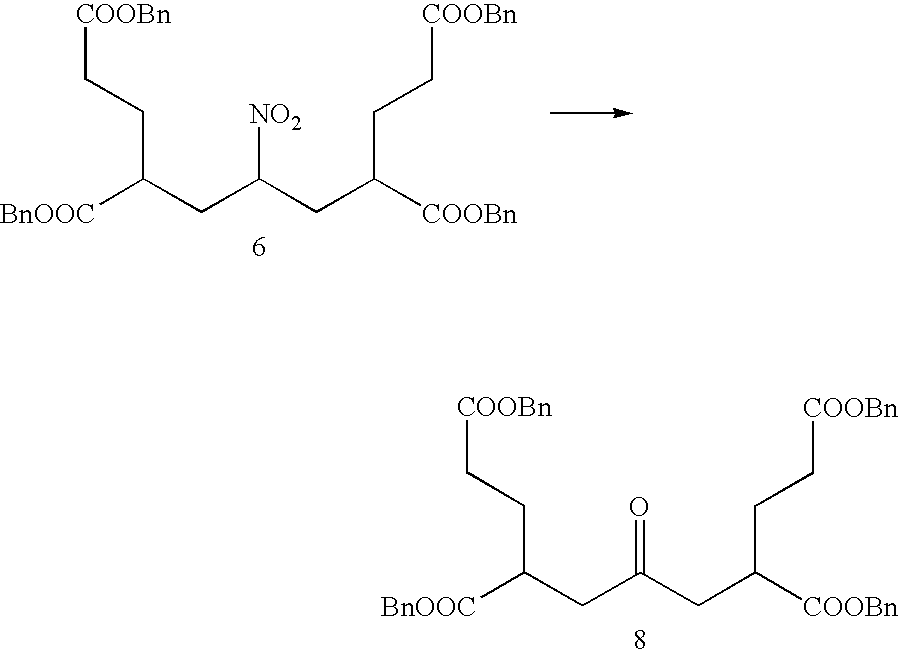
C([COOBn])(CC[COOBn])CC(CC([BnOOC])CC[COOBn])=O.C([COOBn])(CC[COOBn])CC(CC([BnOOC])CC[COOBn])[NO2]
